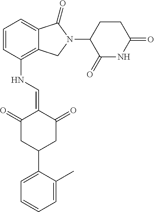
C1(NC=C2C(=O)CC(C3=CC=CC=C3C)CC2=O)=C2C(=CC=C1)C(=O)N(C1C(=O)NC(=O)CC1)C2
